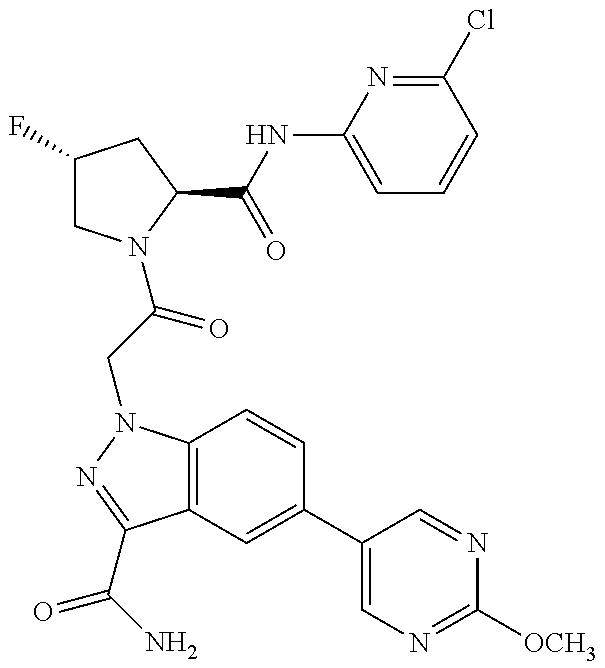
C1(F)CN(C(CN2C3=C(C(C(N)=O)=N2)C=C(C2=CN=C([OCH3])N=C2)C=C3)=O)C(C(=O)NC2=CC=CC(Cl)=N2)C1
